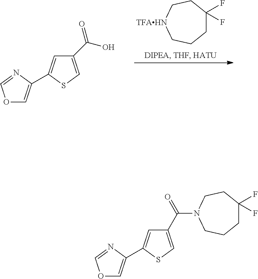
C1C(F)(F)CC[TFAHN]CC1.C1(C(O)=O)=CSC(C2=COC=N2)=C1.C1(C(N2CCC(F)(F)CCC2)=O)=CSC(C2=COC=N2)=C1
